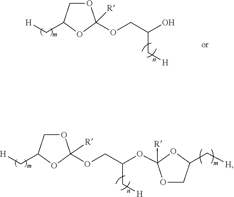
O1CC(C[H])OC1(OCC(O)C[H])[R].O1CC(C[H])OC1(OCC(OC1([R])OCC(C[H])O1)C[H])[R]
